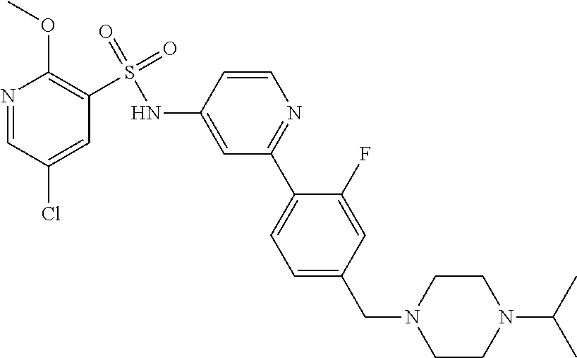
N1=CC(Cl)=CC(S(NC2=CC(C3=CC=C(CN4CCN(C(C)C)CC4)C=C3F)=NC=C2)(=O)=O)=C1OC
